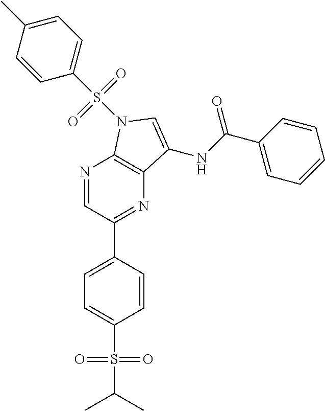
N1=CC(C2=CC=C(S(C(C)C)(=O)=O)C=C2)=NC2=C1N(S(C1=CC=C(C)C=C1)(=O)=O)C=C2NC(=O)C1=CC=CC=C1
